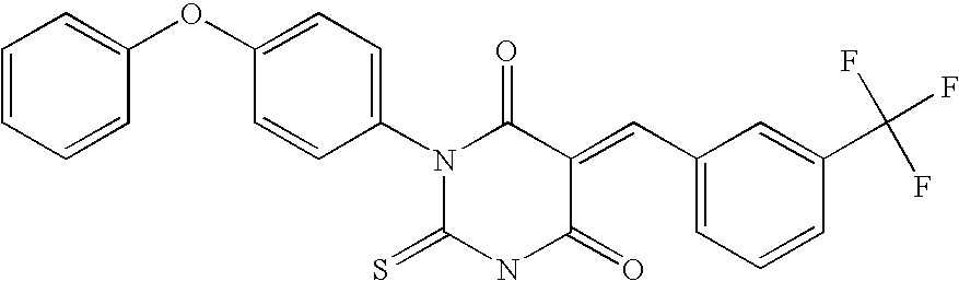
O=C1C(=CC2=CC=CC(C(F)(F)F)=C2)C(=O)NC(=S)N1C1=CC=C(OC2=CC=CC=C2)C=C1
